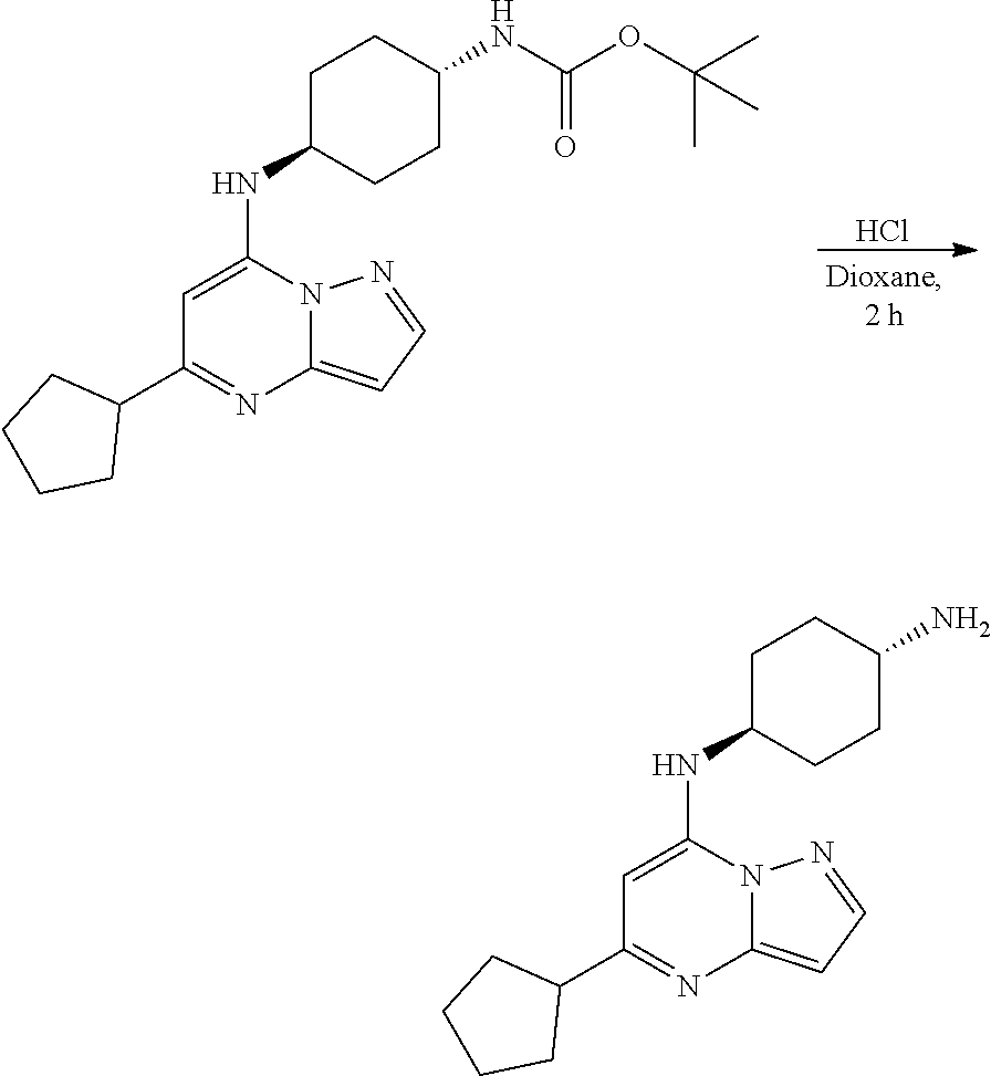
Cl.C1=C(NC2CCC(NC(OC(C)(C)C)=O)CC2)N2C(=CC=N2)N=C1C1CCCC1.C1=C(NC2CCC(N)CC2)N2C(=CC=N2)N=C1C1CCCC1
